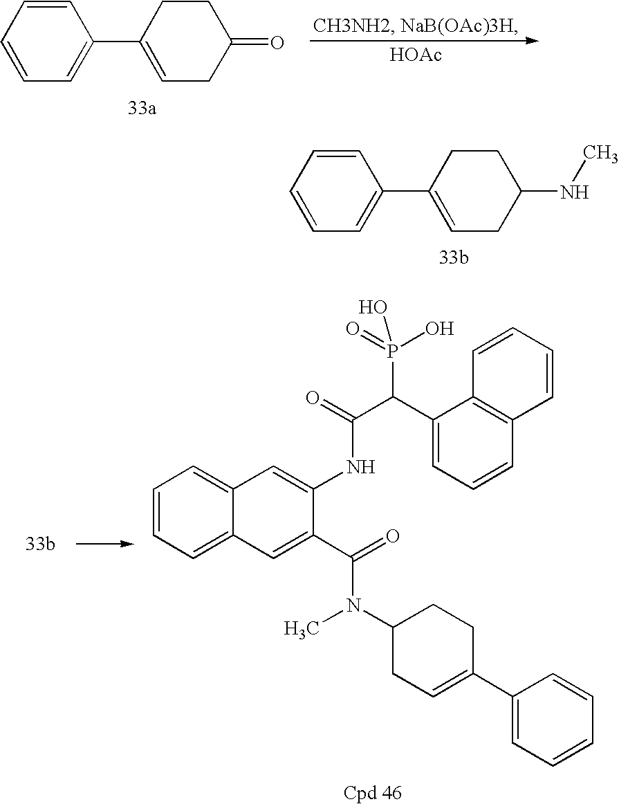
[HOAc].C1=C(C2=CCC(=O)CC2)C=CC=C1.C1=C(C2=CCC(NC)CC2)C=CC=C1.C1=CC=C2C(=C1)C=C(NC(C(C1=CC=CC3=C1C=CC=C3)P(=O)(O)O)=O)C(C(=O)N(C1CCC(C3=CC=CC=C3)=CC1)C)=C2
